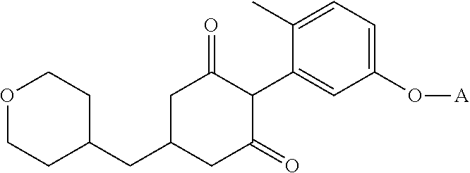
C1(O[A])=CC=C(C)C(C2C(=O)CC(CC3CCOCC3)CC2=O)=C1
